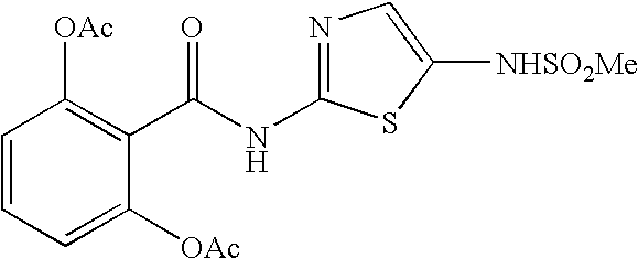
C1=CC=C([OAc])C(C(NC2=NC=C([NHSO2Me])S2)=O)=C1[OAc]
